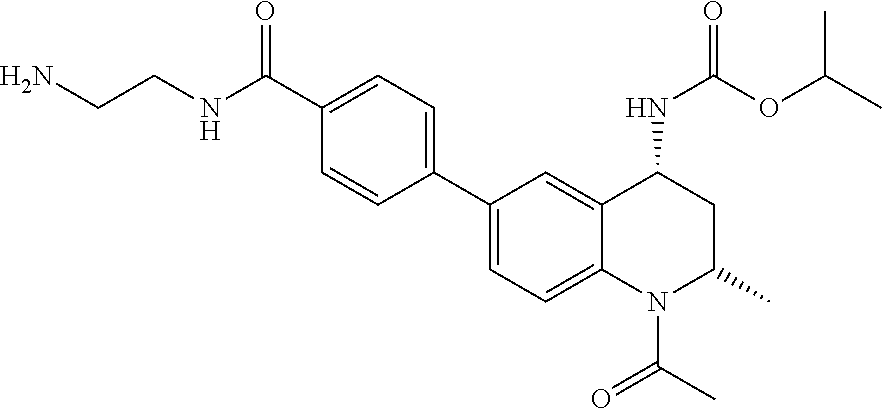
C1(C2=CC=C3C(=C2)C(NC(=O)OC(C)C)CC(C)N3C(=O)C)=CC=C(C(NCCN)=O)C=C1
